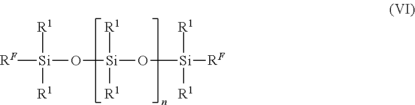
[RF][Si]([R1])([R1])O[Si]([R1])([R1])O[Si]([R1])([R1])[RF]
